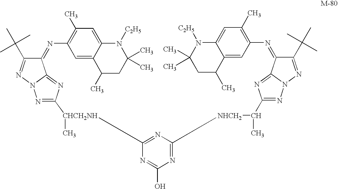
C1(=NC2=C(C)C=C3C(=C2)C(C)CC(C)(C)N3[C2H5])C(C(C)(C)C)=NN2C1=NC([CHCH2NH](C)C1=NC([NHCH2]C(C)C3=NN4C(=N3)C(=NC3=C(C)C=C5C(=C3)C(C)CC(C)(C)N5[C2H5])C(C(C)(C)C)=N4)=NC(O)=N1)=N2
